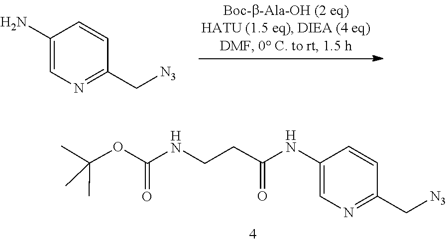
C1(C[N3])=NC=C(NC(CCNC(OC(C)(C)C)=O)=O)C=C1.C1=CC(C[N3])=NC=C1N
